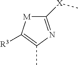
C1([X]C)=NC(C)=C([R3])[M]1
